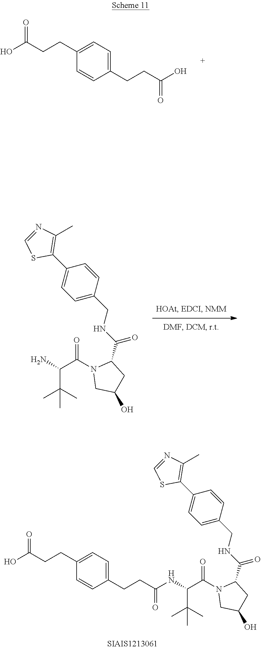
C1=CC(CCC(O)=O)=CC=C1CCC(O)=O.C1(CCC(O)=O)=CC=C(CCC(NC(C(N2CC(O)CC2C(NCC2=CC=C(C3=C(C)N=CS3)C=C2)=O)=O)C(C)(C)C)=O)C=C1.NC(C(N1CC(O)CC1C(NCC1=CC=C(C2=C(C)N=CS2)C=C1)=O)=O)C(C)(C)C
